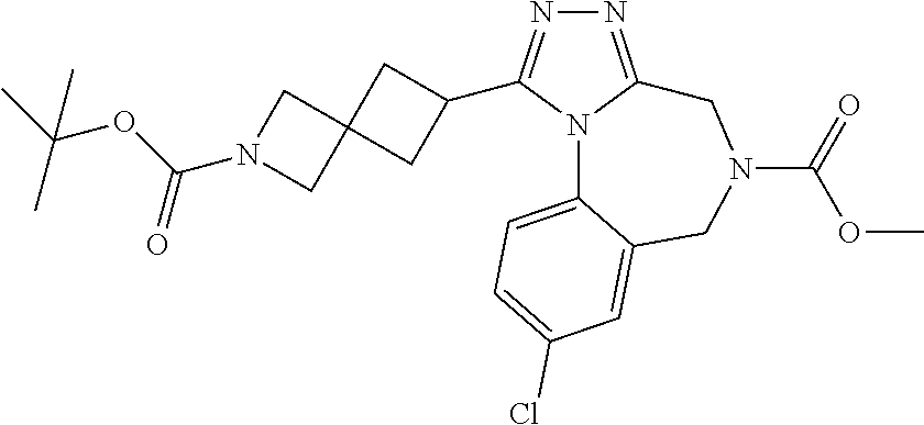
N1=C2N(C(C3CC4(C3)CN(C(OC(C)(C)C)=O)C4)=N1)C1=CC=C(Cl)C=C1CN(C(=O)OC)C2
